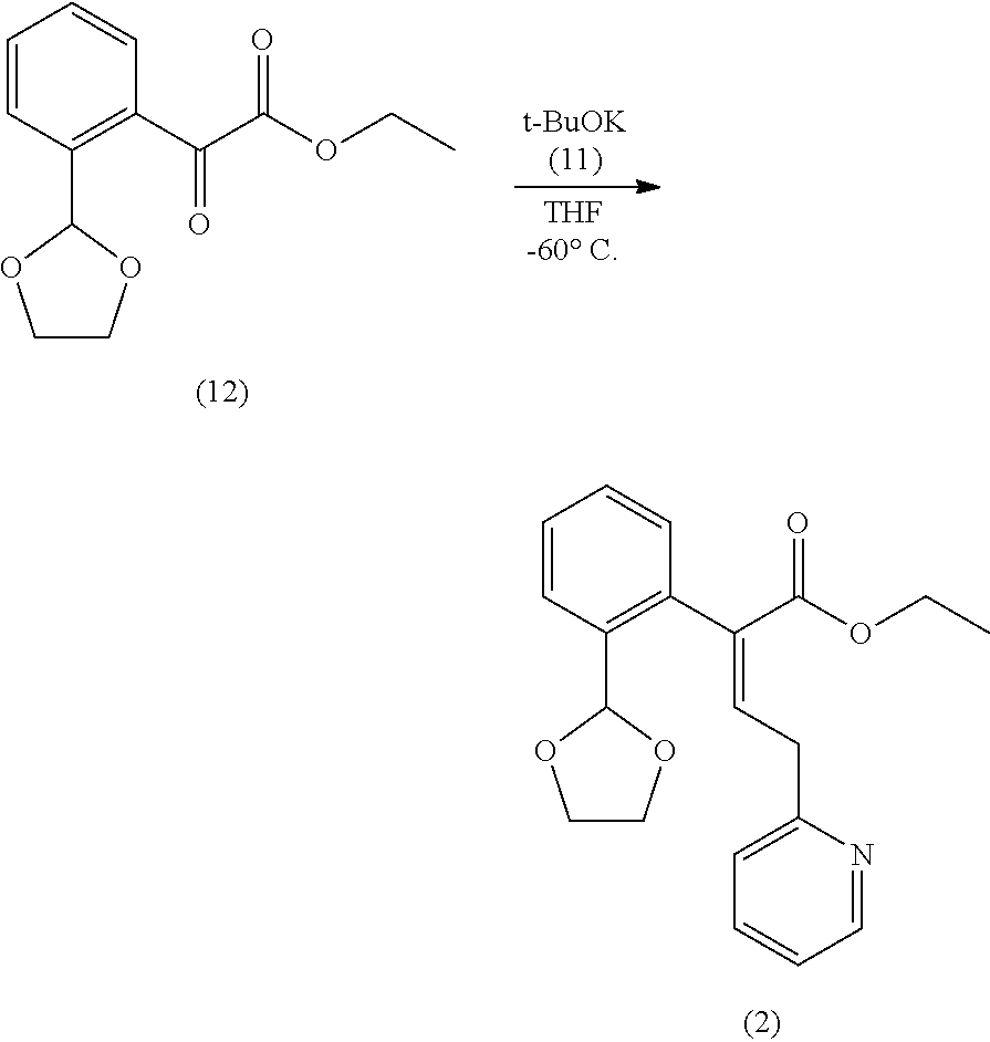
C1=CC(C2OCCO2)=C(C(C(OCC)=O)=O)C=C1.C1=CC(C2OCCO2)=C(C(C(OCC)=O)=CCC2=CC=CC=N2)C=C1
